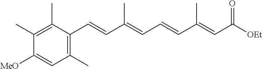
C1(C)=C(C)C(C=CC(=CC=CC(=CC([OEt])=O)C)C)=C(C)C=C1[MeO]
